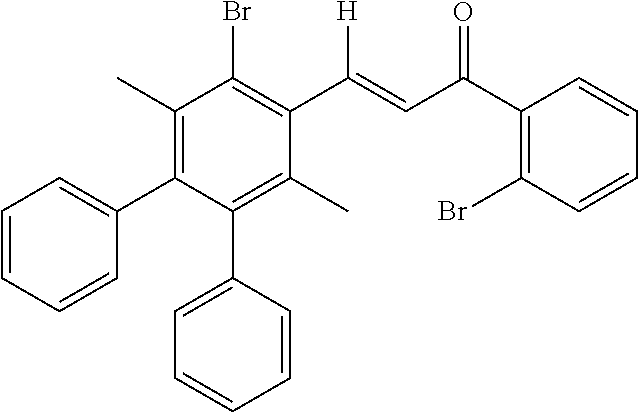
C1(C)=C(C2=CC=CC=C2)C(C2=CC=CC=C2)=C(C)C(C([H])=CC(C2=C(Br)C=CC=C2)=O)=C1Br
